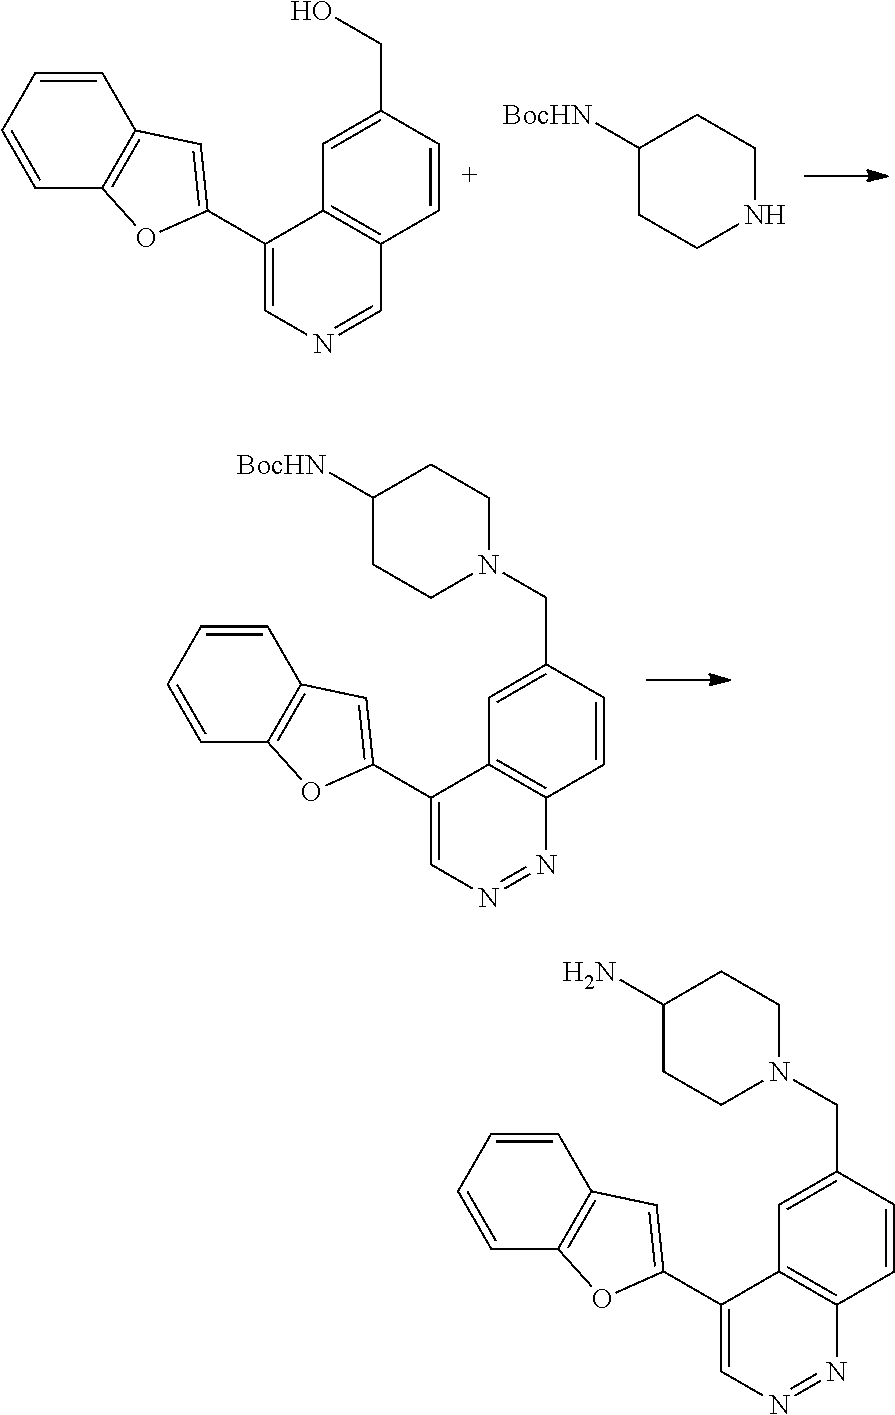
C1=CC=CC2=C1C=C(C1=CN=CC3=C1C=C(CO)C=C3)O2.C1([BocHN])CCNCC1.C1=CC=CC2=C1C=C(C1=CN=NC3=C1C=C(CN1CCC([BocHN])CC1)C=C3)O2.C1=CC=CC2=C1C=C(C1=CN=NC3=C1C=C(CN1CCC(N)CC1)C=C3)O2
